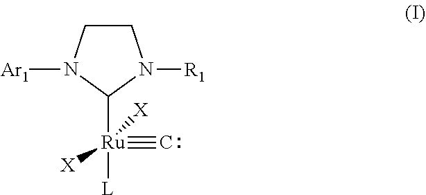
C1CN([Ar1])C([Ru]([L])(#C)([X])[X])N1[R1]
